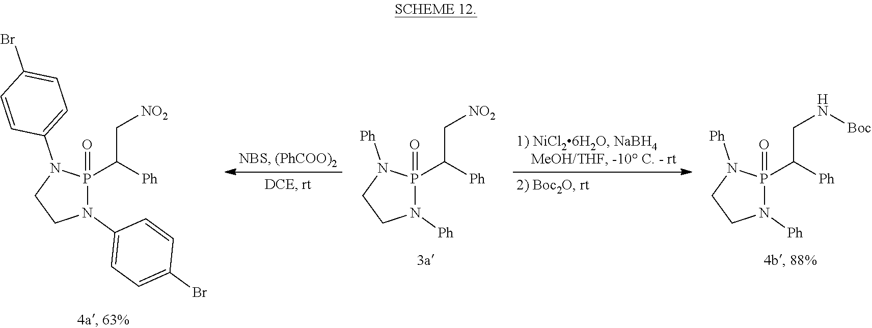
O=P1(C(C[NO2])[Ph])N(C2=CC=C(Br)C=C2)CCN1C1=CC=C(Br)C=C1.O=P1(C(C[NO2])[Ph])N([Ph])CCN1[Ph].O=P1(C(CN[Boc])[Ph])N([Ph])CCN1[Ph]
